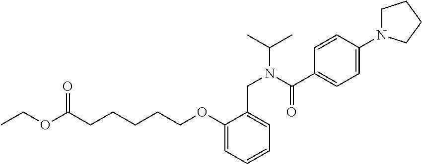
O(C(CCCCCOC1=CC=CC=C1CN(C(C)C)C(C1=CC=C(N2CCCC2)C=C1)=O)=O)CC
